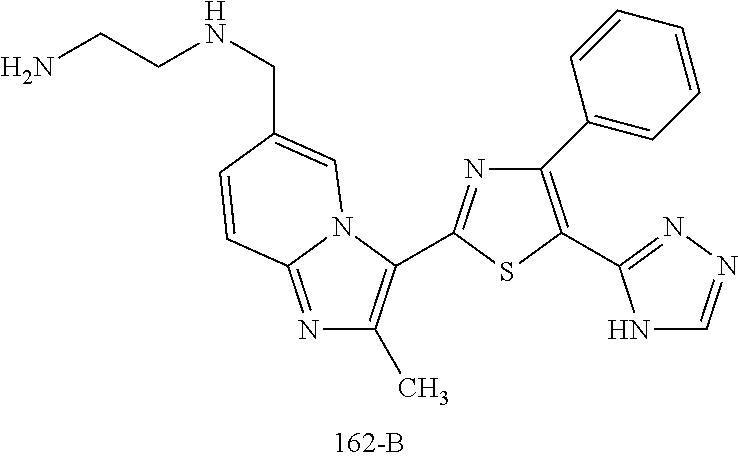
C1(C2=CC=CC=C2)=C(C2=NN=CN2)SC(C2=C(C)N=C3N2C=C(CNCCN)C=C3)=N1
